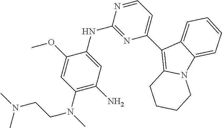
N12C3=CC=CC=C3C(C3=CC=NC(NC4=CC(N)=C(N(C)CCN(C)C)C=C4OC)=N3)=C1CCCC2
